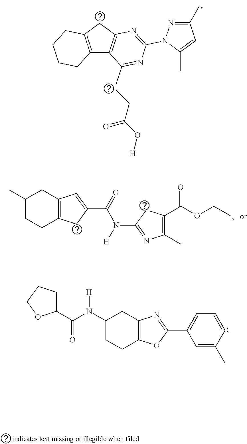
C1(C(N(C2CCC3=C(C2)N=C(C2=CC=CC(C)=C2)O3)[H])=O)CCCO1.CCC(O[H])=O.C12=C(CC3=C1C(C)=NC(N1N=C(C)C=C1C)=N3)CCCC2.C1(C)CCC2=C(C1)C=C(C(=O)N(C1=NC(C)=C(C(OCC)=O)C1)[H])C2
